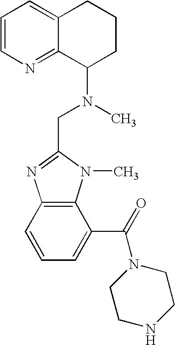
C1=CN=C2C(=C1)CCCC2N(C)CC1=NC2=C(N1C)C(C(=O)N1CCNCC1)=CC=C2
